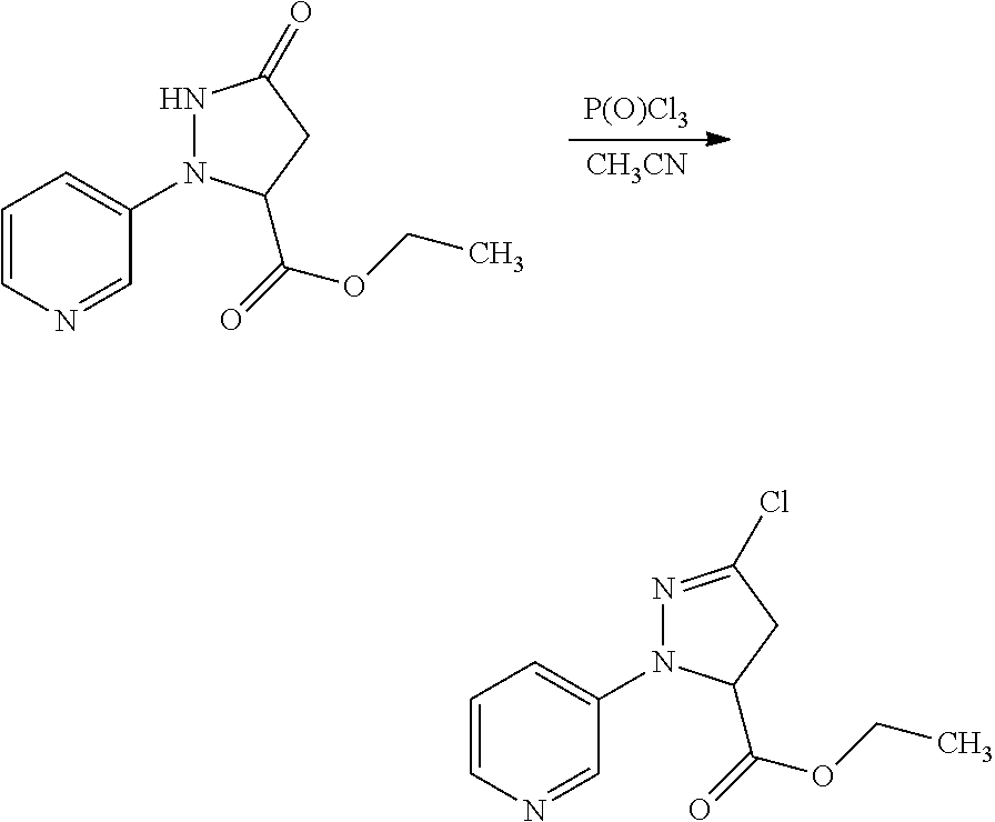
[P(O)Cl3].[CH3CN].C1=CN=CC(N2NC(=O)CC2C(=O)OCC)=C1.C1=CN=CC(N2N=C(Cl)CC2C(=O)OCC)=C1
